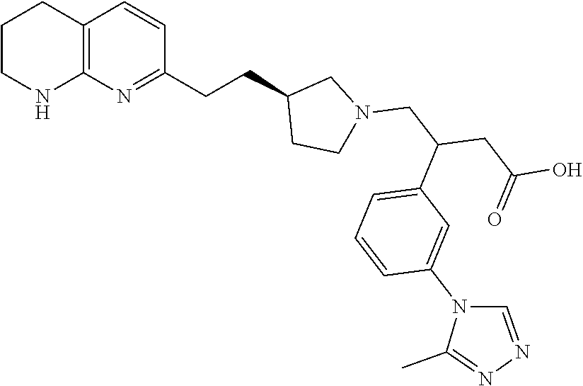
C12=C(N=C(CCC3CCN(CC(CC(O)=O)C4=CC=CC(N5C(C)=NN=C5)=C4)C3)C=C1)NCCC2
